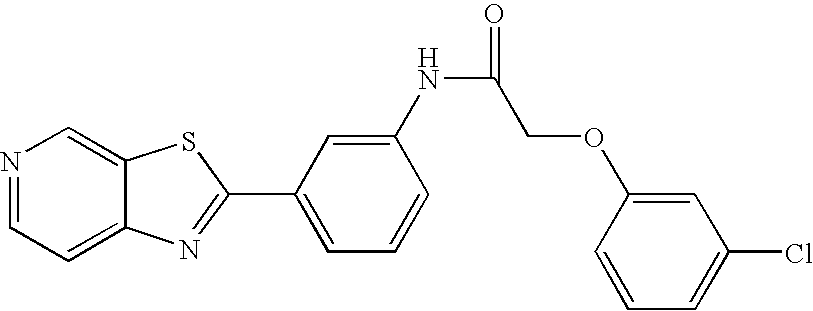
N1=CC=C2C(=C1)SC(C1=CC=CC(NC(=O)COC3=CC(Cl)=CC=C3)=C1)=N2
